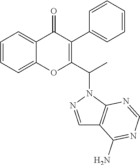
C1=CC=C2C(=C1)OC(C(C)N1C3=C(C=N1)C(N)=NC=N3)=C(C1=CC=CC=C1)C2=O
